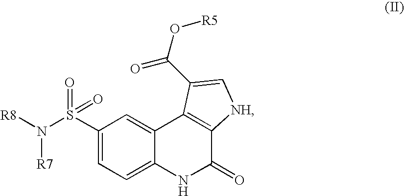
C1(S(N([R8])[R7])(=O)=O)=CC=C2C(=C1)C1=C(C(=O)N2)[NH]C=C1C(O[R5])=O
